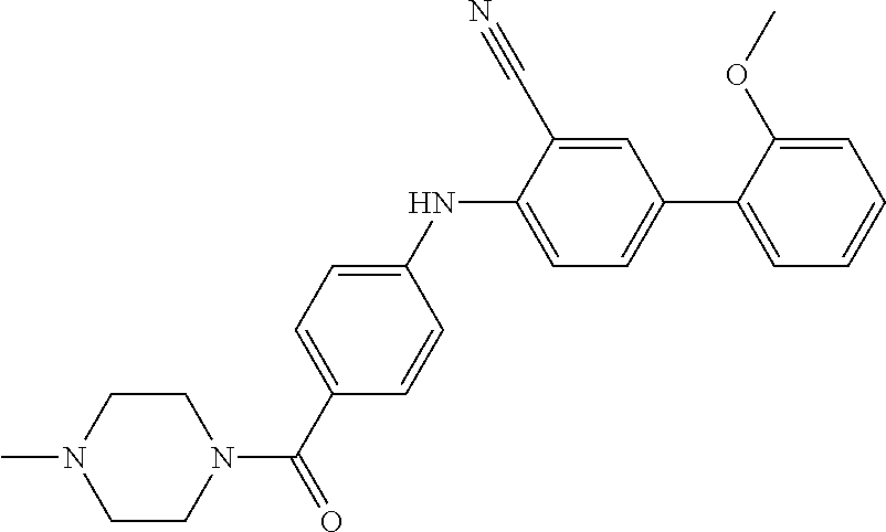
N1(C)CCN(C(C2=CC=C(NC3=CC=C(C4=CC=CC=C4OC)C=C3C#N)C=C2)=O)CC1
